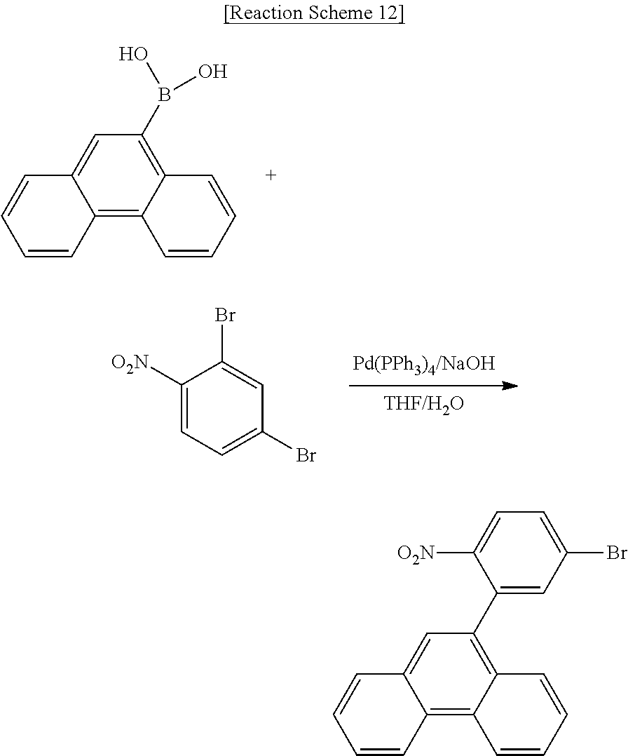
C12=C3C(=C(B(O)O)C=C1C=CC=C2)C=CC=C3.C1([O2N])=CC=C(Br)C=C1Br.C12=C3C(=C(C4=CC(Br)=CC=C4[O2N])C=C1C=CC=C2)C=CC=C3
